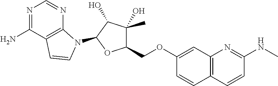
N1=C(N)C2=C(N=C1)N(C1C(O)C(O)(C)C(COC3=CC4=C(C=C3)C=CC(NC)=N4)O1)C=C2
